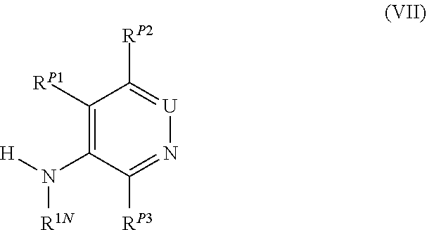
C1([RP1])=C(N([H])[R1N])C([RP3])=N[U]=C1[RP2]
